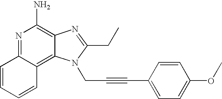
N1=C2C(=C3C(=C1N)N=C(CC)N3CC#CC1=CC=C(OC)C=C1)C=CC=C2
